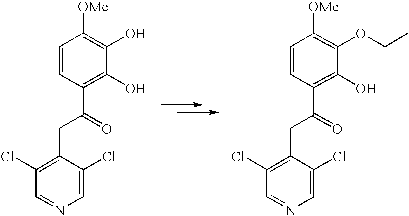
C1(CC(C2=C(O)C(O)=C([OMe])C=C2)=O)=C(Cl)C=NC=C1Cl.C1(CC(C2=C(O)C(OCC)=C([OMe])C=C2)=O)=C(Cl)C=NC=C1Cl
